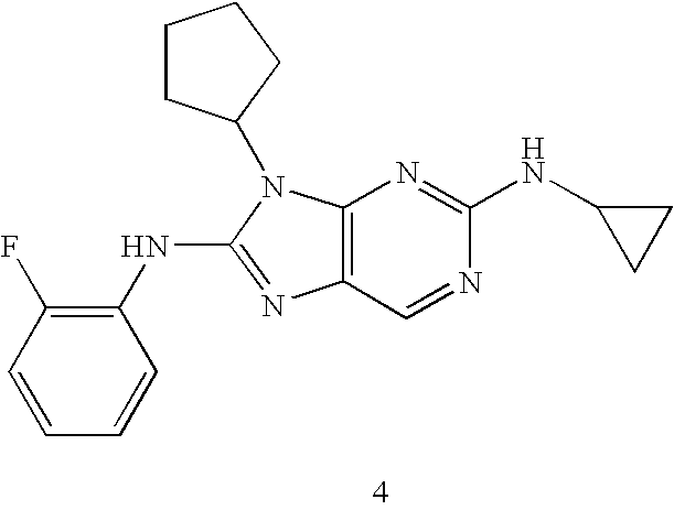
C1(NC2=NC3=C(N2C2CCCC2)N=C(NC2CC2)N=C3)=C(F)C=CC=C1
